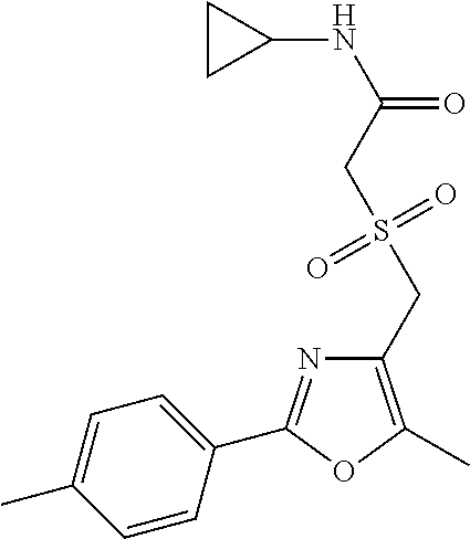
C1(NC(=O)CS(CC2=C(C)OC(C3=CC=C(C)C=C3)=N2)(=O)=O)CC1
